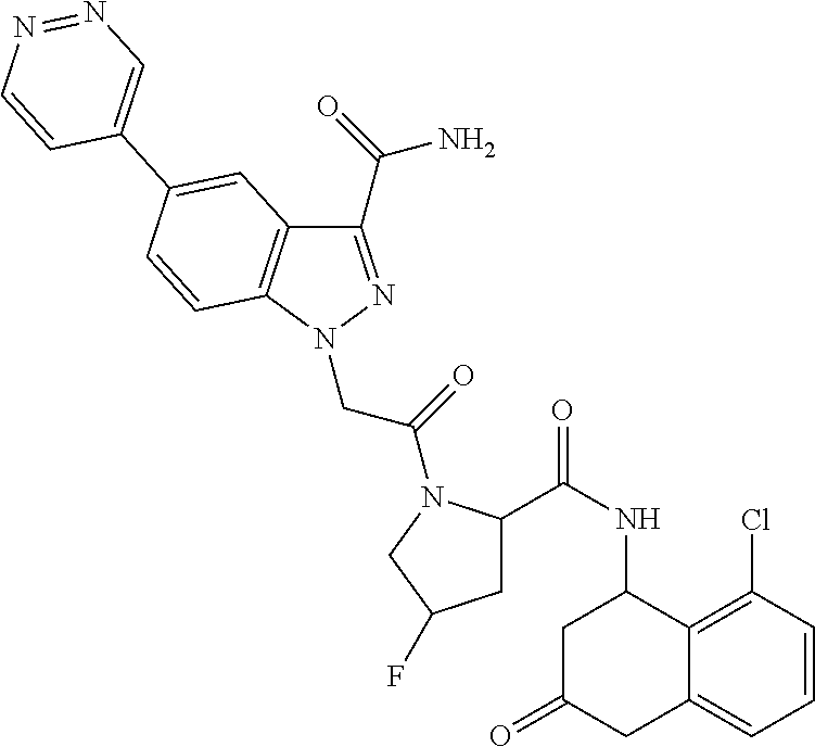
C1(C(=O)N)=NN(CC(=O)N2C(C(=O)NC3CC(=O)CC4=CC=CC(Cl)=C34)CC(F)C2)C2=C1C=C(C1=CN=NC=C1)C=C2
